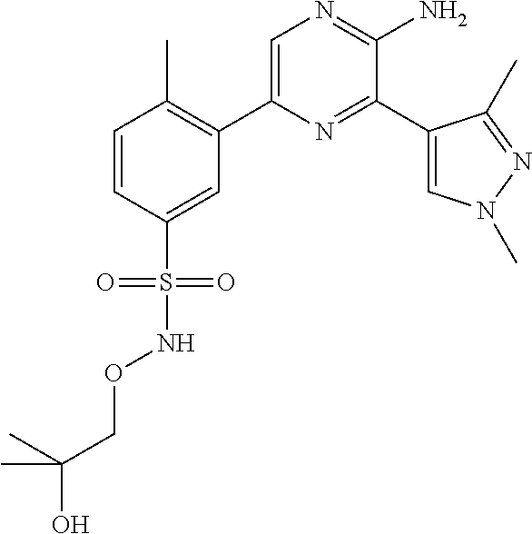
C1(C2=C(C)C=CC(S(=O)(=O)NOCC(O)(C)C)=C2)=CN=C(N)C(C2=CN(C)N=C2C)=N1
